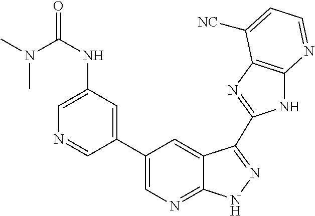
C1(C2=CN=C3C(=C2)C(C2=NC4=C(N2)N=CC=C4[NC])=NN3)=CC(NC(N(C)C)=O)=CN=C1
